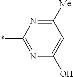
N1=C(*)N=C([Me])C=C1O
